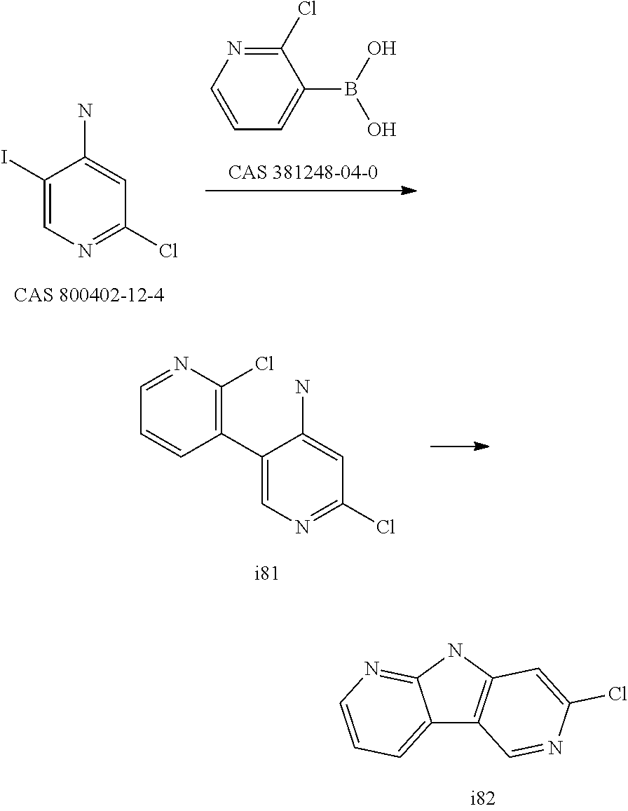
C1(Cl)=NC=CC=C1B(O)O.C1(I)=CN=C(Cl)C=C1N.C1(C2=C(Cl)N=CC=C2)=CN=C(Cl)C=C1N.C12=CC=CN=C1NC1=C2C=NC(Cl)=C1
